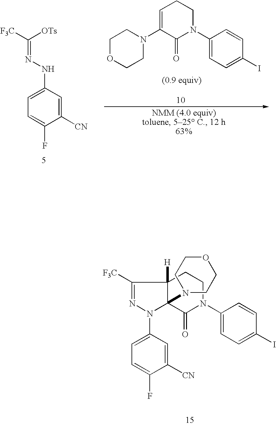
C1=C(N2N=C([F3C])C3([H])C2(N2CCOCC2)C(=O)N(C2=CC=C(I)C=C2)CC3)C=C([CN])C(F)=C1.C1OCCN(C2=CCCN(C3=CC=C(I)C=C3)C2=O)C1.C1=C(NN=C([F3C])[OTs])C=C([CN])C(F)=C1
